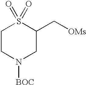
C1CN([BOC])CC(C[OMs])S1(=O)=O
